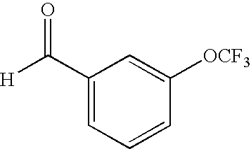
[H]C(=O)C1=CC=CC([OCF3])=C1
